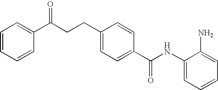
C(CCC1=CC=C(C(NC2=CC=CC=C2N)=O)C=C1)(C1=CC=CC=C1)=O
